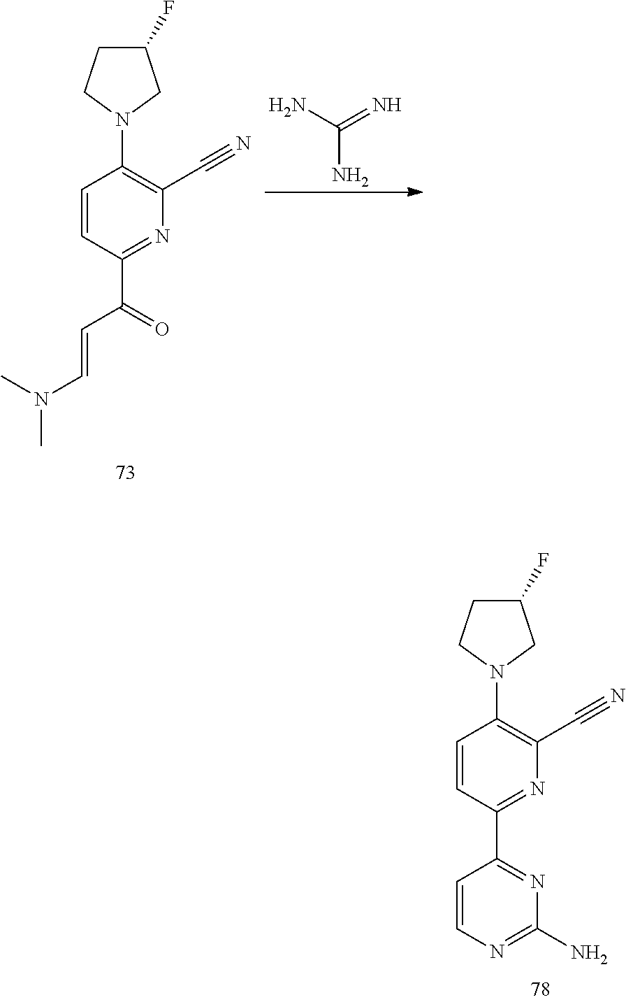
C1(F)CCN(C2=C(C#N)N=C(C3=NC(N)=NC=C3)C=C2)C1.C1(F)CCN(C2=C(C#N)N=C(C(=O)C=CN(C)C)C=C2)C1.NC(N)=N
